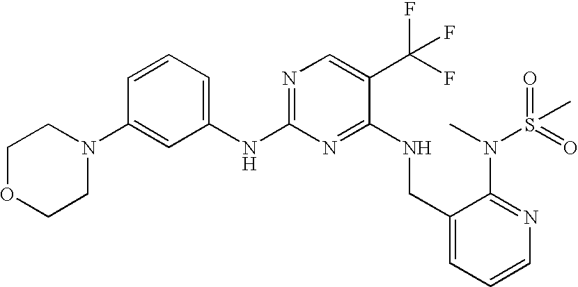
C1(NC2=CC=CC(N3CCOCC3)=C2)=NC=C(C(F)(F)F)C(NCC2=CC=CN=C2N(C)S(C)(=O)=O)=N1
